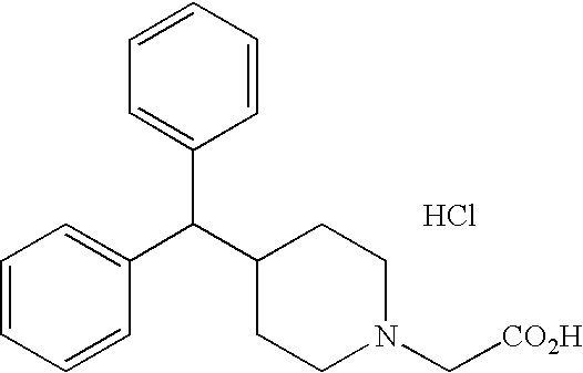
C1=CC=CC(C(C2CCN(C[CO2H])CC2)C2=CC=CC=C2)=C1.Cl
